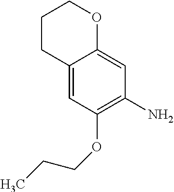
C1CC2=CC(OCCC)=C(N)C=C2OC1
